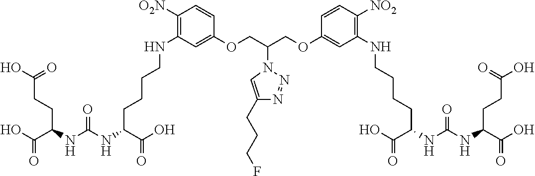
N(C1=C([O2N])C=CC(OCC(COC2=CC(NCCCCC(C(O)=O)NC(NC(C(O)=O)CCC(O)=O)=O)=C([NO2])C=C2)N2C=C(CCCF)N=N2)=C1)CCCCC(NC(NC(C(O)=O)CCC(O)=O)=O)C(O)=O
